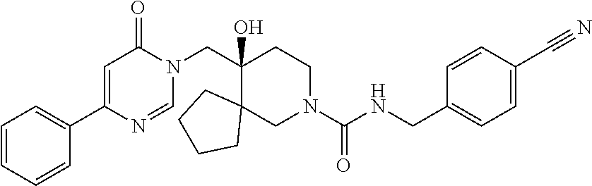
N(C(N1CCC(CN2C(=O)C=C(C3=CC=CC=C3)N=C2)(O)C2(C1)CCCC2)=O)CC1=CC=C(C#N)C=C1
